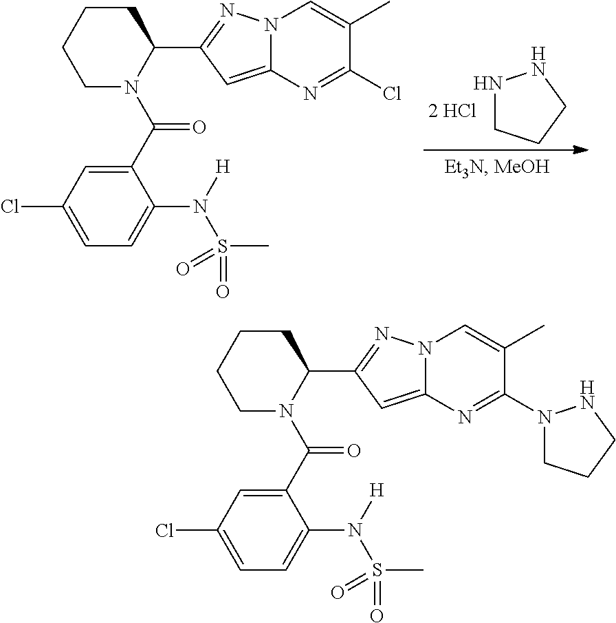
N1CCCN1.C1(C2=NN3C(=C2)N=C(Cl)C(C)=C3)CCCCN1C(C1=CC(Cl)=CC=C1N([H])S(C)(=O)=O)=O.C1(C2=NN3C(=C2)N=C(N2CCCN2)C(C)=C3)CCCCN1C(C1=CC(Cl)=CC=C1N([H])S(C)(=O)=O)=O
